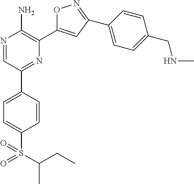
N1=CC(C2=CC=C(S(C(CC)C)(=O)=O)C=C2)=NC(C2=CC(C3=CC=C(CNC)C=C3)=NO2)=C1N
